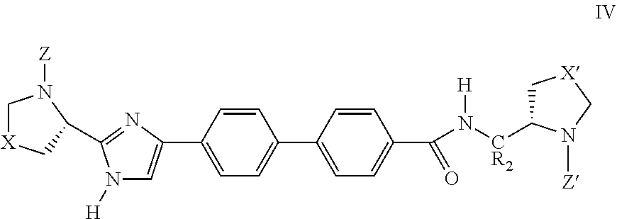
C1=CC(C2=CN([H])C(C3C[X]CN3[Z])=N2)=CC=C1C1=CC=C(C(N([CR2]C2C[X]CN2[Z])[H])=O)C=C1
